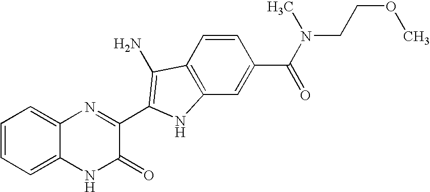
C1=C2C(=CC=C1)N=C(C1=C(N)C3=C(C=C(C(N(C)CCOC)=O)C=C3)N1)C(=O)N2
